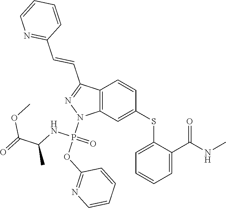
C1(SC2=CC3=C(C=C2)C(C=CC2=NC=CC=C2)=NN3P(OC2=NC=CC=C2)(NC(C)C(=O)OC)=O)=CC=CC=C1C(NC)=O
